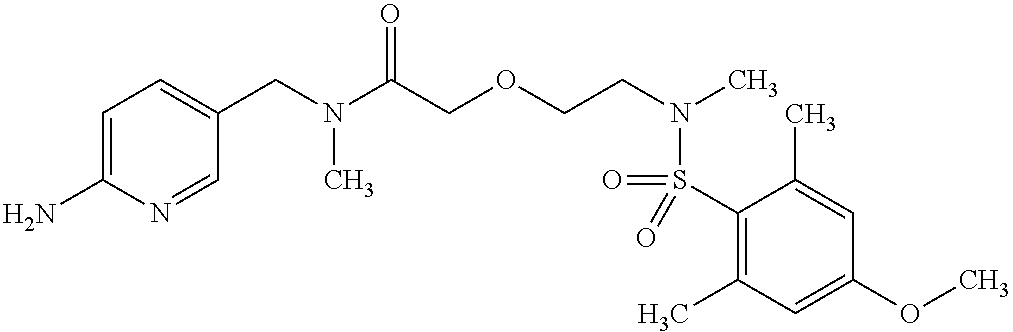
C1(S(=O)(N(CCOCC(N(CC2=CC=C(N)N=C2)C)=O)C)=O)=C(C)C=C(OC)C=C1C
